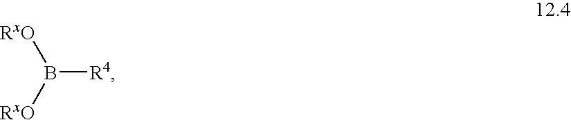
B([R4])([RxO])[RxO]
